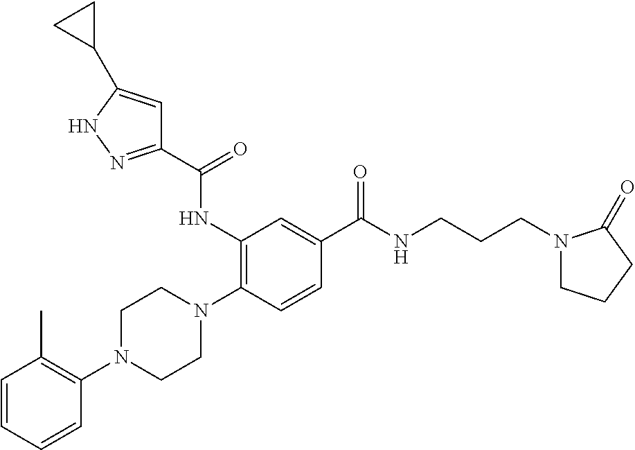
C1=CC=CC(N2CCN(C3=C(NC(C4=NNC(C5CC5)=C4)=O)C=C(C(NCCCN4CCCC4=O)=O)C=C3)CC2)=C1C
